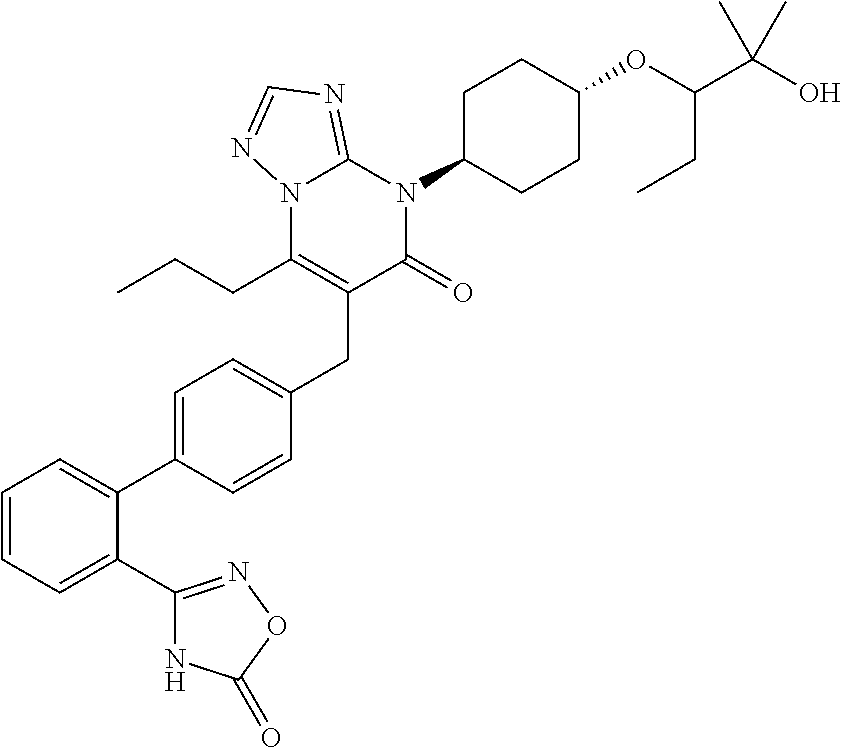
C1=C(C2=CC=CC=C2C2=NOC(=O)N2)C=CC(CC2=C(CCC)N3C(=NC=N3)N(C3CCC(OC(C(O)(C)C)CC)CC3)C2=O)=C1
